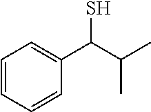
C1=CC=CC(C(C(C)C)S)=C1
